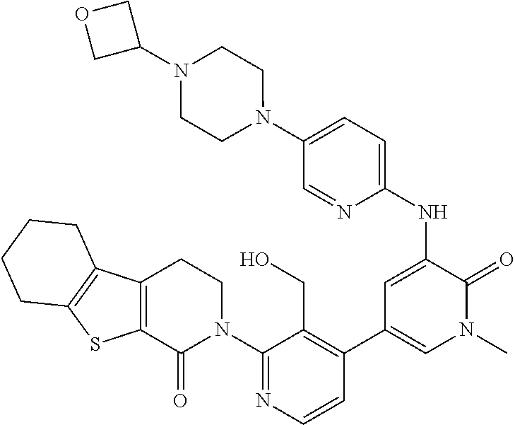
C1(N2CCC3=C(C2=O)SC2=C3CCCC2)=NC=CC(C2=CN(C)C(=O)C(NC3=CC=C(N4CCN(C5COC5)CC4)C=N3)=C2)=C1CO
